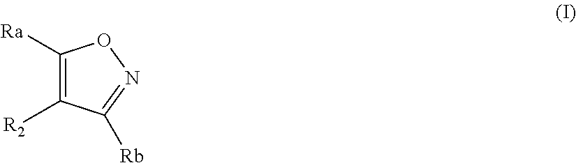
C1([Ra])=C([R2])C([Rb])=NO1
